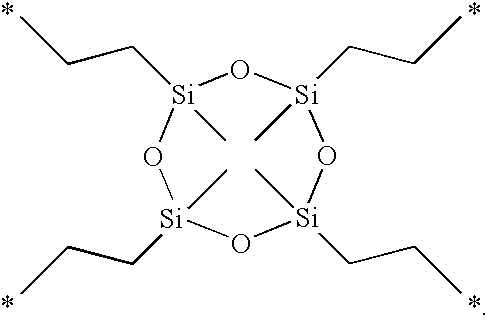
O1[Si](CCC)(C)O[Si](CCC)(C)O[Si](CCC)(C)O[Si]1(CCC)C
